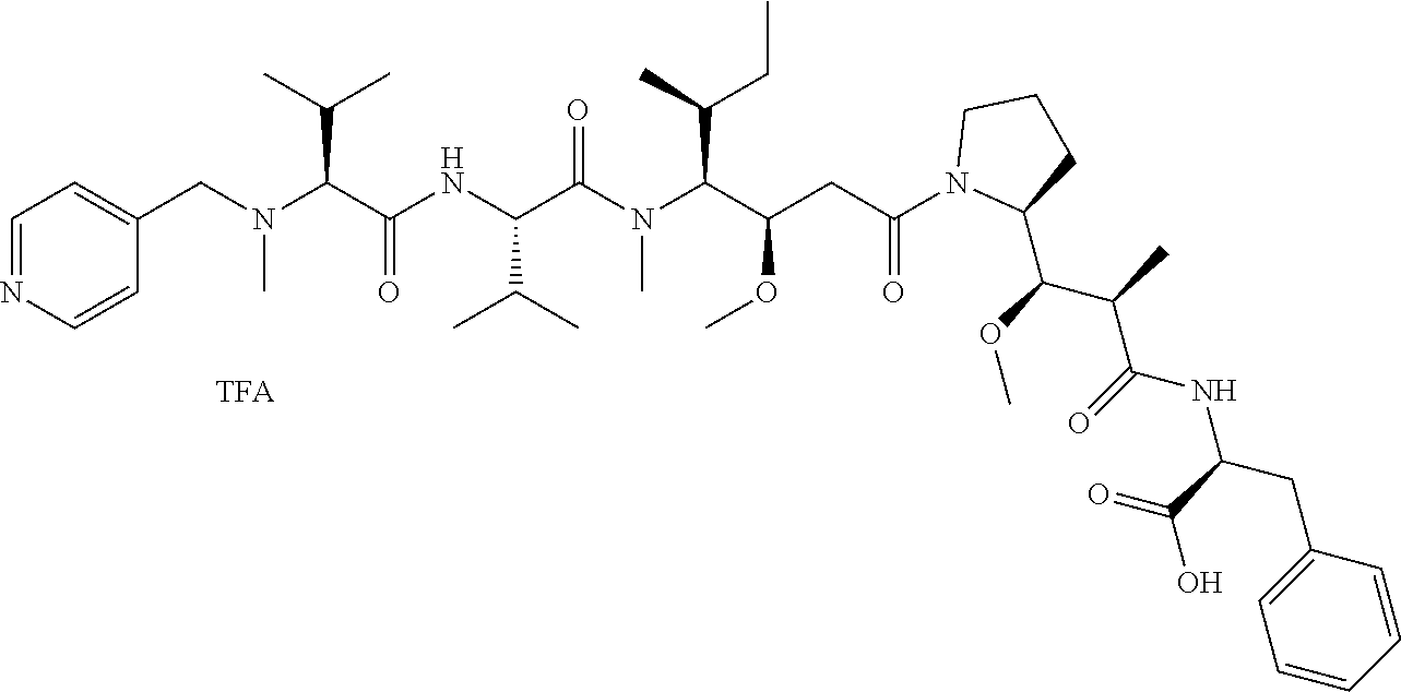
C1=C(CN(C(C(NC(C(N(C(C(CC(N2C(C(OC)C(C)C(=O)NC(C(=O)O)CC3=CC=CC=C3)CCC2)=O)OC)C(C)CC)C)=O)C(C)C)=O)C(C)C)C)C=CN=C1
